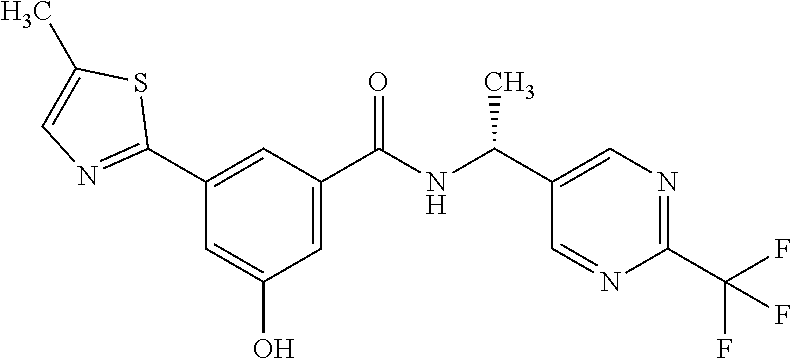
C1(C2=NC=C(C)S2)=CC(C(NC(C2=CN=C(C(F)(F)F)N=C2)C)=O)=CC(O)=C1
